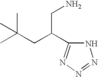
N1N=NN=C1C(CN)CC(C)(C)C
